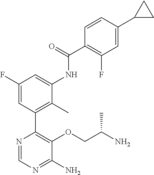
N1=CN=C(N)C(OCC(N)C)=C1C1=C(C)C(NC(C2=C(F)C=C(C3CC3)C=C2)=O)=CC(F)=C1
